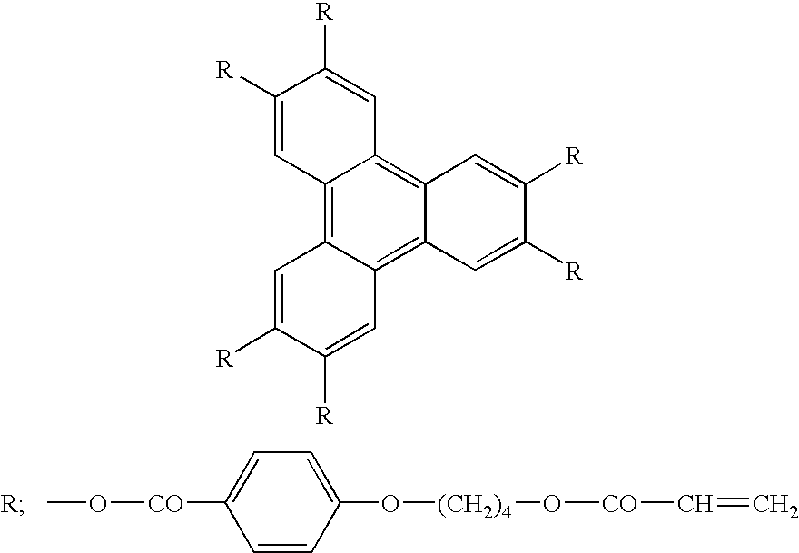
CO[CO]C1=CC=C(O[(CH2)4]O[CO]C=C)C=C1.C12=C3C(=C4C(=C1C=C([R])C([R])=C2)C=C([R])C([R])=C4)C=C([R])C([R])=C3
